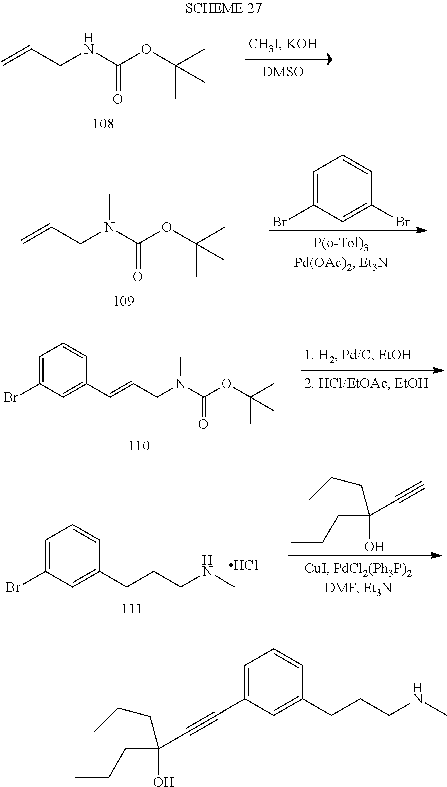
CNCCCC1=CC(C#CC(O)(CCC)CCC)=CC=C1.C(=O)(NCC=C)OC(C)(C)C.C(=O)(N(CC=C)C)OC(C)(C)C.C1=C(Br)C=C(Br)C=C1.C(=O)(N(CC=CC1=CC(Br)=CC=C1)C)OC(C)(C)C.CNCCCC1=CC(Br)=CC=C1.Cl.C(O)(CCC)(C#C)CCC
